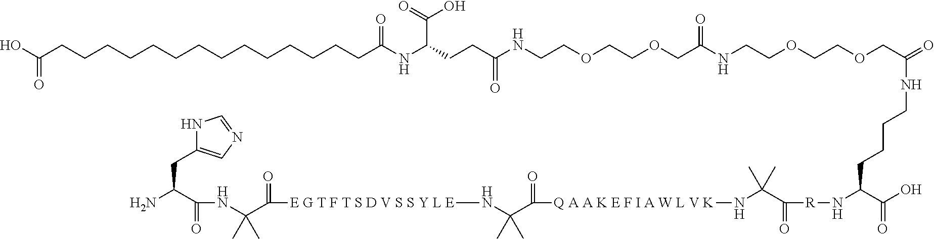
N1C(CC(N)C(=O)NC(C(=O)[E G T F T S D V S S Y L E]NC(C(=O)[Q A A K E F I A W L V K]NC(C(=O)[R]NC(C(O)=O)CCCCNC(=O)COCCOCCNC(COCCOCCNC(CCC(NC(CCCCCCCCCCCCCCC(O)=O)=O)C(=O)O)=O)=O)(C)C)(C)C)(C)C)=CN=C1
